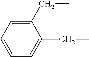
C1(CC)=CC=CC=C1CC
